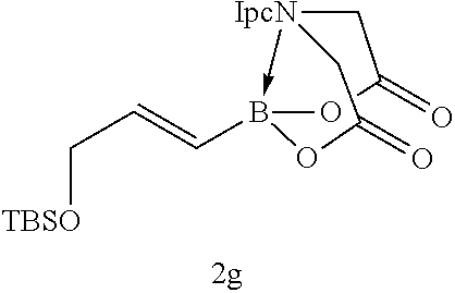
[IpcN]12->B(C=CC[TBSO])(OC(=O)C1)OC(=O)C2
